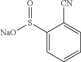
C1(S([NaO])=O)=CC=CC=C1[CN]
